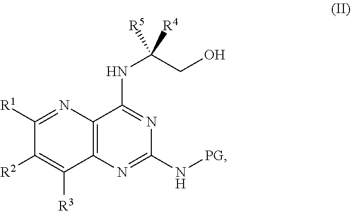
C1(N[PG])=NC2=C(C(NC([R4])(CO)[R5])=N1)N=C([R1])C([R2])=C2[R3]
